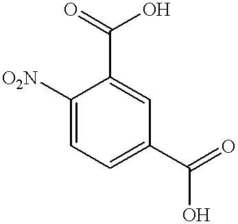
C1([O2N])=CC=C(C(=O)O)C=C1C(=O)O
